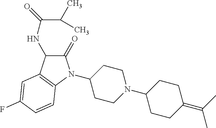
C1(N2C(=O)C(NC(=O)C(C)C)C3=C2C=CC(F)=C3)CCN(C2CCC(=C(C)C)CC2)CC1
